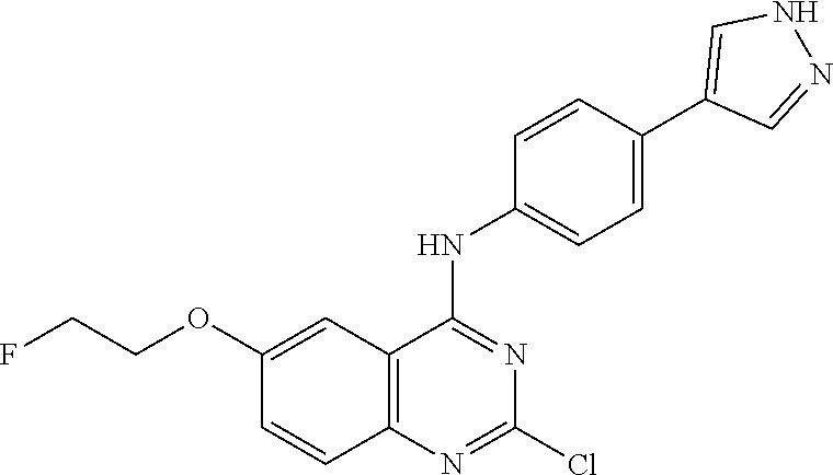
FCCOC1=CC2=C(N=C(Cl)N=C2NC2=CC=C(C3=CNN=C3)C=C2)C=C1
